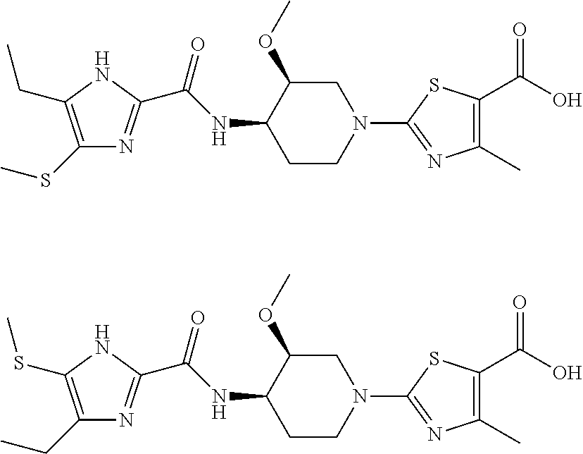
N1C(CC)=C(SC)N=C1C(NC1C(OC)CN(C2=NC(C)=C(C(O)=O)S2)CC1)=O.N1C(SC)=C(CC)N=C1C(NC1C(OC)CN(C2=NC(C)=C(C(O)=O)S2)CC1)=O
